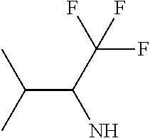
C(C(C(F)(F)F)N)(C)C
